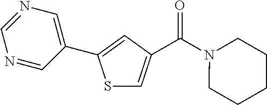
C1(C2=CC(C(N3CCCCC3)=O)=CS2)=CN=CN=C1
